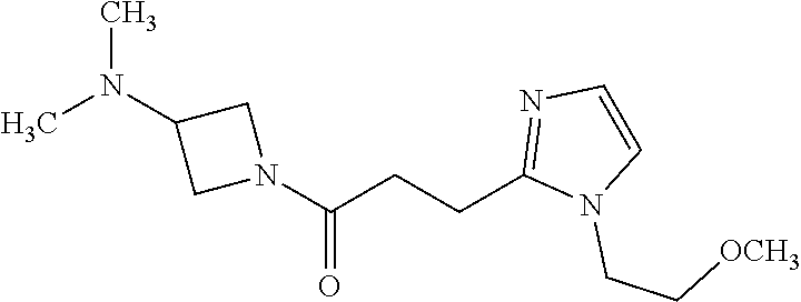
CN(C1CN(C(CCC2=NC=CN2CC[OCH3])=O)C1)C
